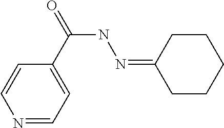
C1=CN=CC=C1C(=O)NN=C1CCCCC1
